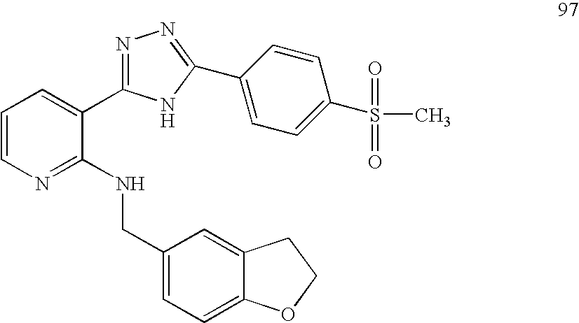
C1=CN=C(NCC2=CC=C3C(=C2)CCO3)C(C2=NN=C(C3=CC=C(S(C)(=O)=O)C=C3)N2)=C1
